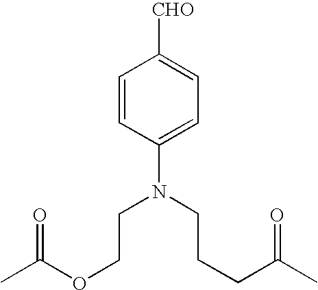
C1=CC(N(CCCC(C)=O)CCOC(C)=O)=CC=C1[CHO]
